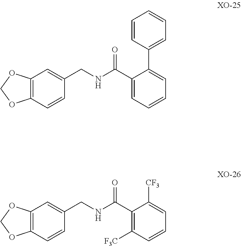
C12=C(C=CC(CNC(C3=CC=CC=C3C3=CC=CC=C3)=O)=C1)OCO2.C12=C(C=CC(CNC(C3=C([F3C])C=CC=C3[CF3])=O)=C1)OCO2
